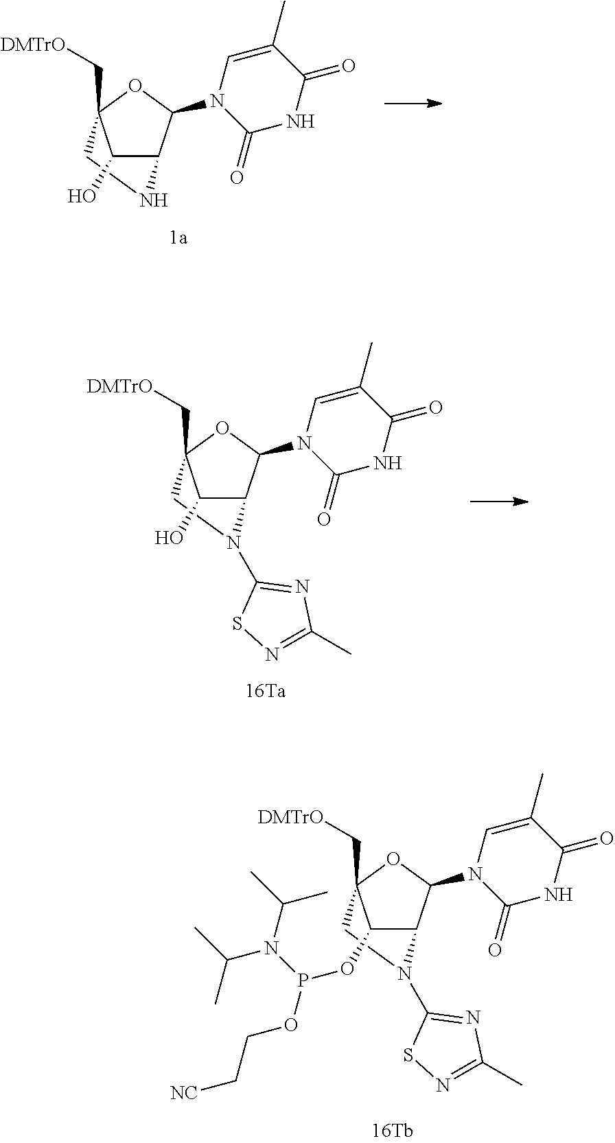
C1C2(C[DMTrO])C(O)C(C(N3C(=O)NC(=O)C(C)=C3)O2)N1C1=NC(C)=NS1.C1C2(C[DMTrO])C(OP(OCC[NC])N(C(C)C)C(C)C)C(C(N3C(=O)NC(=O)C(C)=C3)O2)N1C1=NC(C)=NS1.C1C2(C[DMTrO])C(O)C(C(N3C(=O)NC(=O)C(C)=C3)O2)N1
